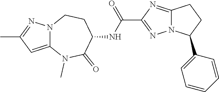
C12=CC(C)=NN1CCC(NC(=O)C1=NN3C(=N1)CCC3C1=CC=CC=C1)C(=O)N2C
